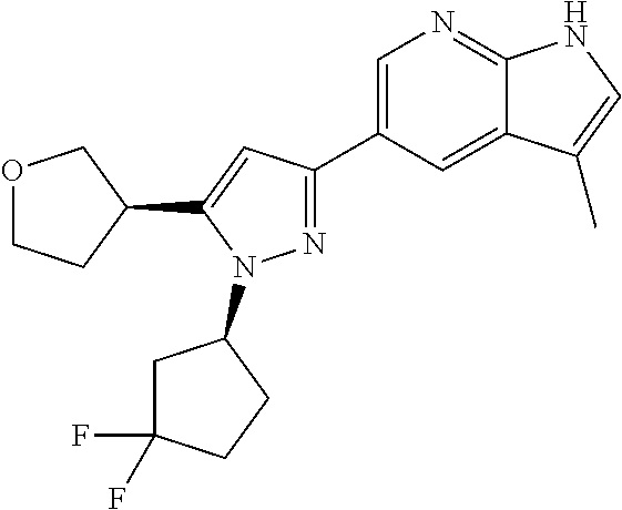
N1=C(C2=CN=C3C(=C2)C(C)=CN3)C=C(C2COCC2)N1C1CC(F)(F)CC1
